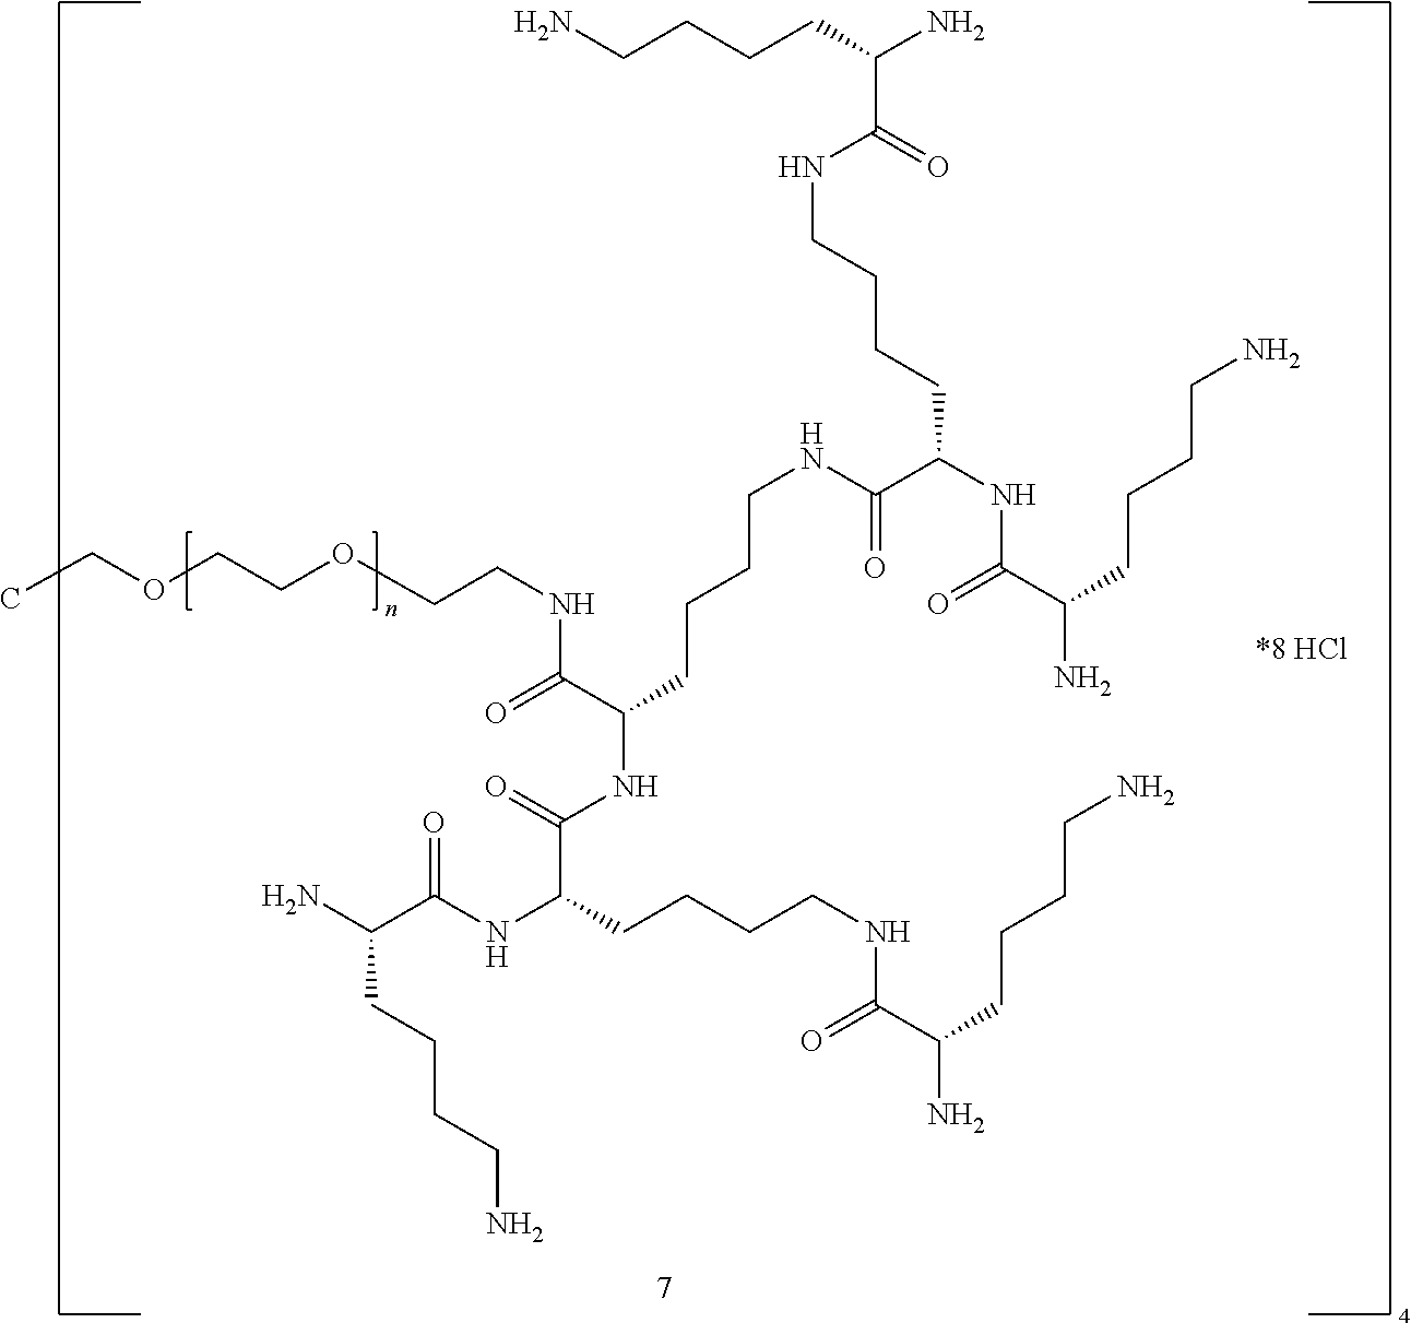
CCOCCOCCNC(C(CCCCNC(=O)C(CCCCNC(C(CCCCN)N)=O)NC(=O)C(N)CCCCN)NC(=O)C(NC(C(N)CCCCN)=O)CCCCNC(C(CCCCN)N)=O)=O
